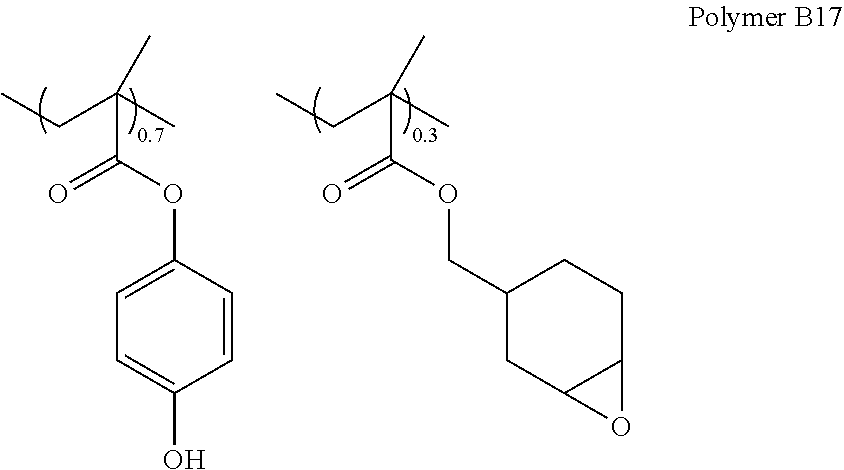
CCC(C)(C(OC1=CC=C(O)C=C1)=O)C.CCC(C)(C(OCC1CC2C(CC1)O2)=O)C
